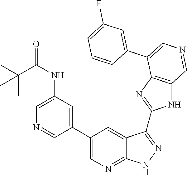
C1=C(NC(=O)C(C)(C)C)C=C(C2=CN=C3C(=C2)C(C2=NC4=C(N2)C=NC=C4C2=CC(F)=CC=C2)=NN3)C=N1
